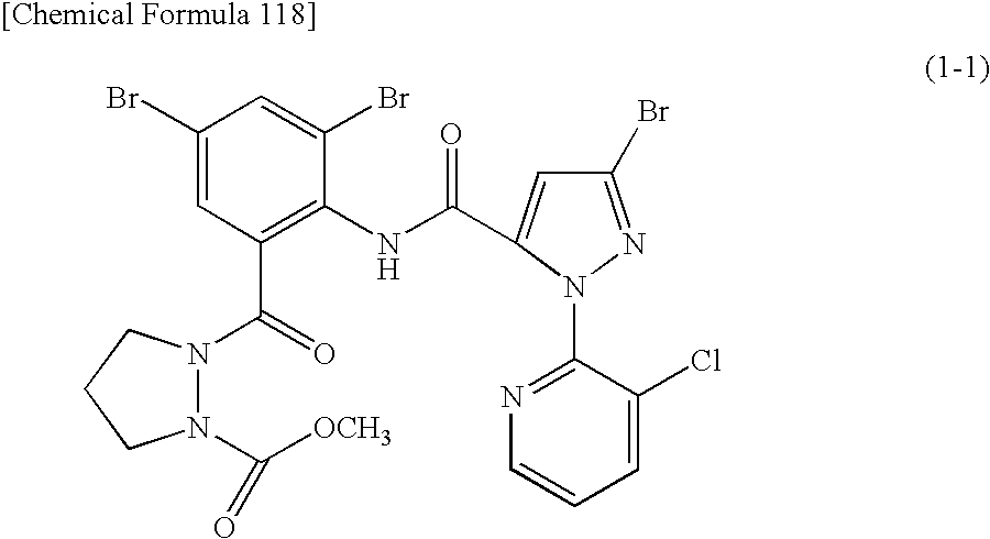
C1(Br)=CC(C(=O)N2N(C([OCH3])=O)CCC2)=C(NC(C2=CC(Br)=NN2C2=NC=CC=C2Cl)=O)C(Br)=C1
